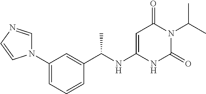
N1(C2=CC=CC(C(NC3=CC(=O)N(C(C)C)C(=O)N3)C)=C2)C=NC=C1
